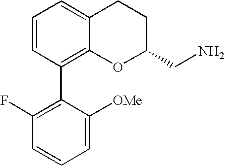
C1=CC(C2=C(F)C=CC=C2[OMe])=C2C(=C1)CCC(CN)O2
